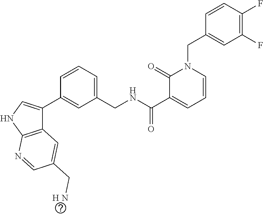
C1=CC(F)=C(F)C=C1CN1C(=O)C(C(NCC2=CC=CC(C3=CNC4=C3C=C(C[H N])C=N4)=C2)=O)=CC=C1
